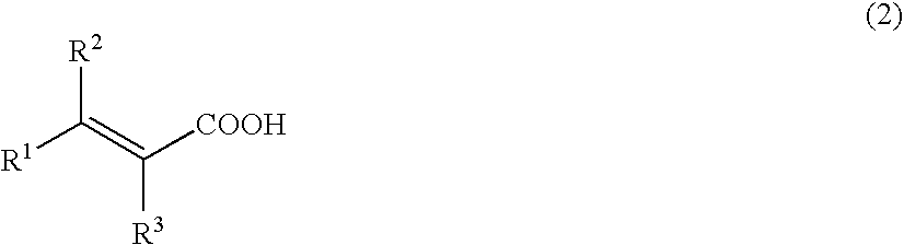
[R1]C(=C([COOH])[R3])[R2]
